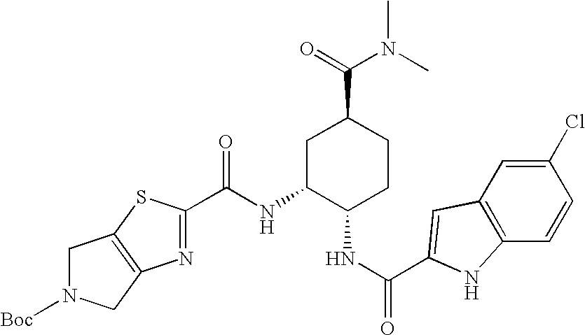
C(NC1C(NC(=O)C2=CC3=C(C=CC(Cl)=C3)N2)CCC(C(N(C)C)=O)C1)(=O)C1=NC2=C(S1)CN([Boc])C2
